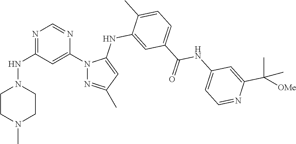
N1=C(NN2CCN(C)CC2)C=C(N2N=C(C)C=C2NC2=CC(C(NC3=CC=NC(C(C)(C)[OMe])=C3)=O)=CC=C2C)N=C1
